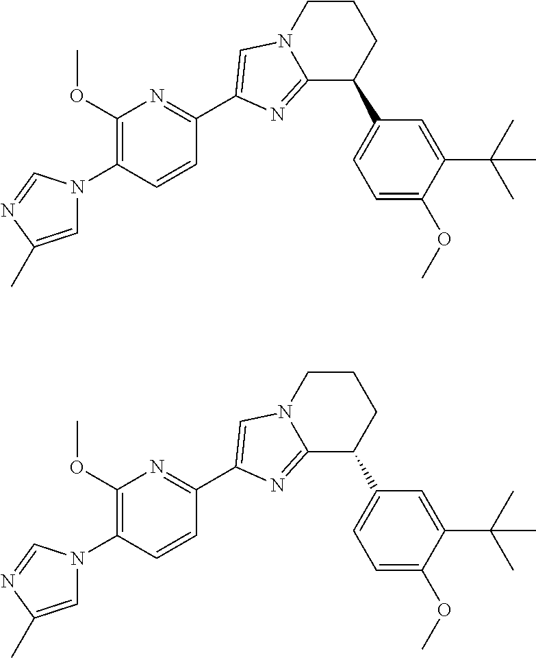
C1=C(C)N=CN1C1=C(OC)N=C(C2=CN3CCCC(C4=CC=C(OC)C(C(C)(C)C)=C4)C3=N2)C=C1.C1=C(C)N=CN1C1=C(OC)N=C(C2=CN3CCCC(C4=CC=C(OC)C(C(C)(C)C)=C4)C3=N2)C=C1
